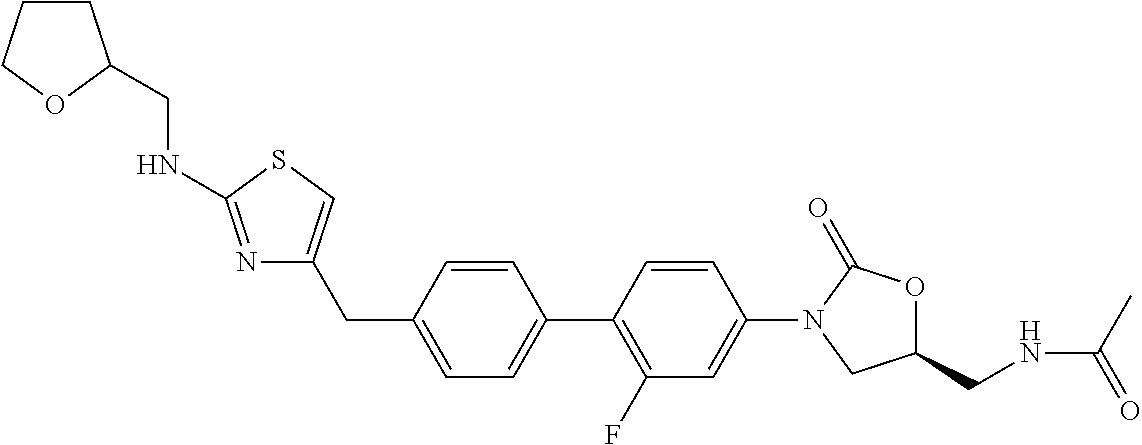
C1(CC2=CSC(NCC3CCCO3)=N2)=CC=C(C2=C(F)C=C(N3C(=O)OC(CNC(C)=O)C3)C=C2)C=C1
